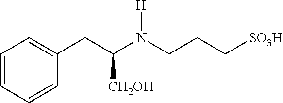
C(N(CCC[SO3H])[H])(CC1=CC=CC=C1)[CH2OH]
